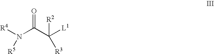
[R4]N(C(C([L1])([R3])[R2])=O)[R5]
